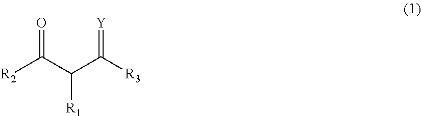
[R2]C(C(C([R3])=[Y])[R1])=O
